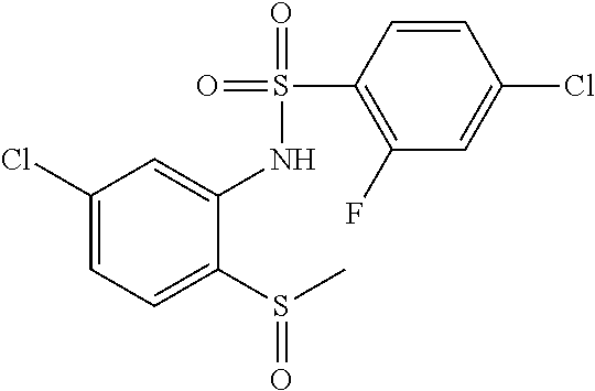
C1(Cl)=CC=C(S(C)=O)C(NS(C2=C(F)C=C(Cl)C=C2)(=O)=O)=C1
